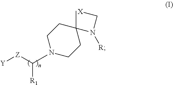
[Y][Z]C(N1CCC(C)(N(C[X])[R])CC1)[R1]
